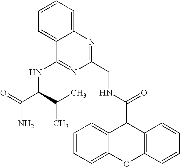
C1=CC=C2C(=C1)C(NC(C(N)=O)C(C)C)=NC(CNC(C1C3=CC=CC=C3OC3=C1C=CC=C3)=O)=N2
